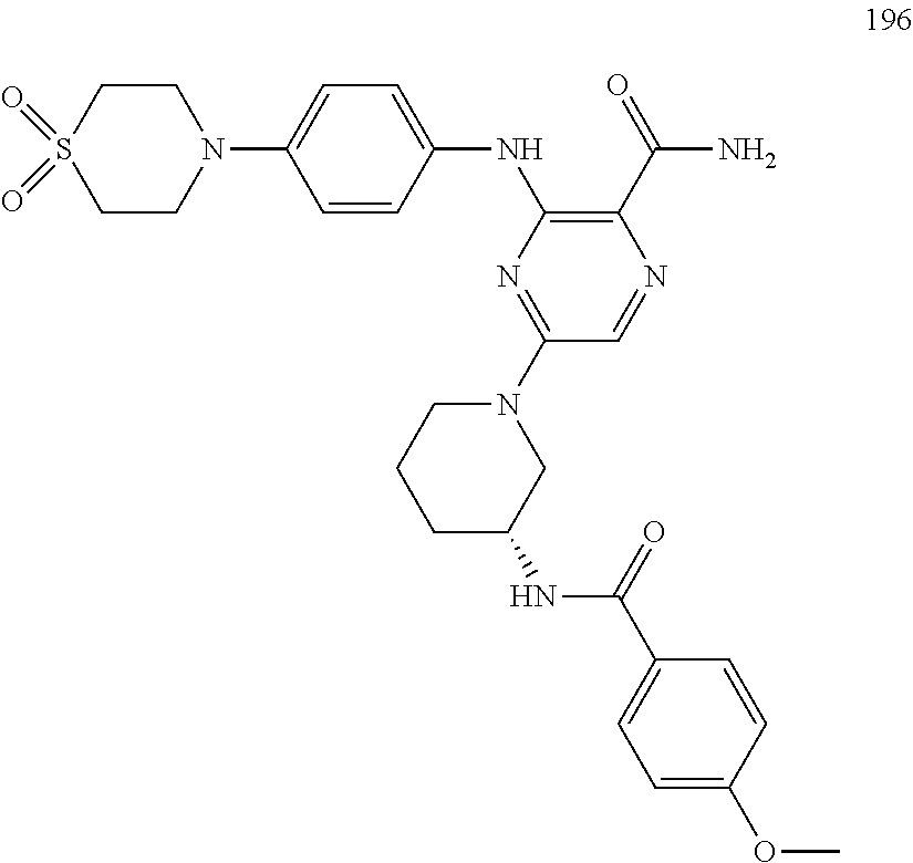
N(C1=C(C(=O)N)N=CC(N2CCCC(NC(C3=CC=C(OC)C=C3)=O)C2)=N1)C1=CC=C(N2CCS(=O)(=O)CC2)C=C1
